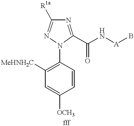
C1([MeHNH2C])=C(N2C(C(N[A]B)=O)=NC([R1a])=N2)C=CC([OCH3])=C1
